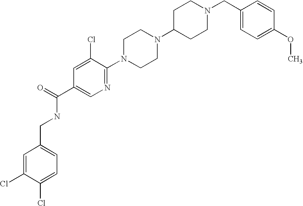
C1=C(Cl)C(Cl)=CC=C1CNC(C1=CN=C(N2CCN(C3CCN(CC4=CC=C(OC)C=C4)CC3)CC2)C(Cl)=C1)=O
